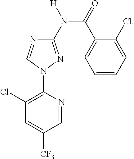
C1(N2N=C(N([H])C(C3=CC=CC=C3Cl)=O)N=C2)=C(Cl)C=C([CF3])C=N1
